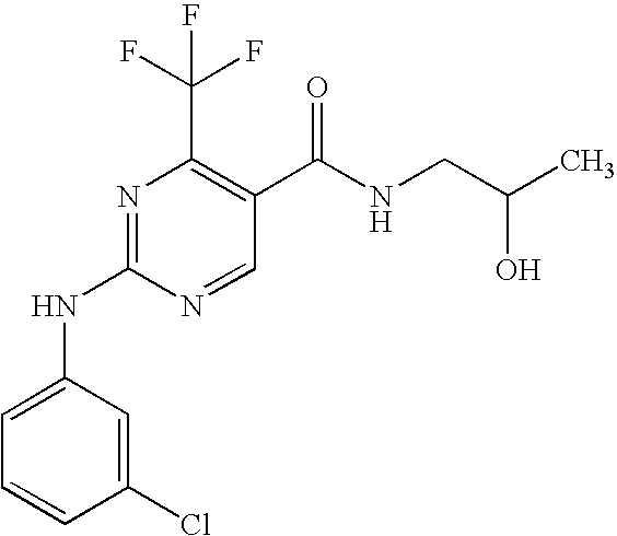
C1(Cl)=CC(NC2=NC(C(F)(F)F)=C(C(=O)NCC(C)O)C=N2)=CC=C1
